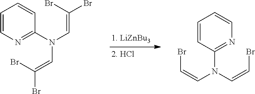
C1=CN=C(N(C=C(Br)Br)C=C(Br)Br)C=C1.C1=CC(N(C=CBr)C=CBr)=NC=C1
